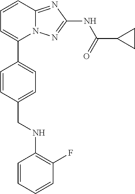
C1=CC2=NC(NC(=O)C3CC3)=NN2C(C2=CC=C(CNC3=C(F)C=CC=C3)C=C2)=C1
